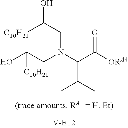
C(N(C(C(=O)[ORA4])C(C)C)CC(O)[C10H21])C([C10H21])O
